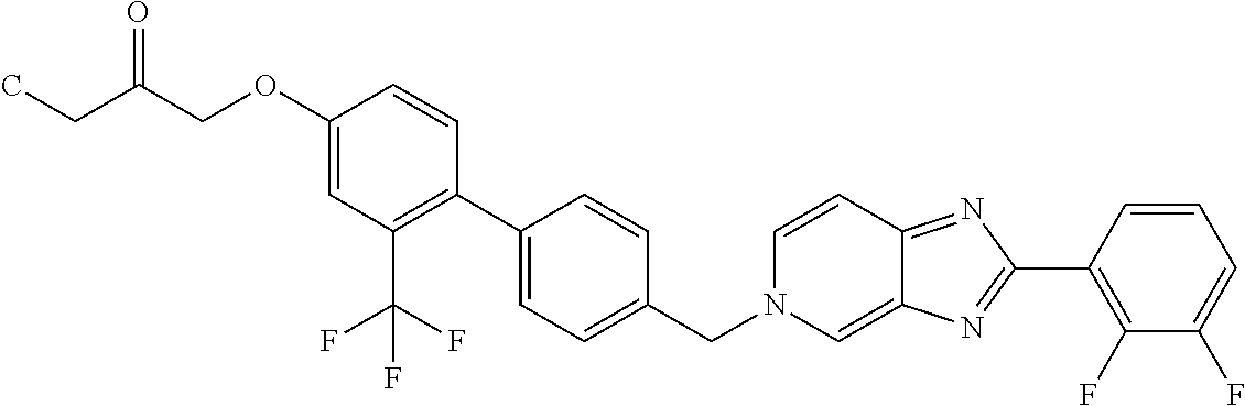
C1(OCC(CC)=O)=CC(C(F)(F)F)=C(C2=CC=C(CN3C=C4C(=NC(C5=C(F)C(F)=CC=C5)=N4)C=C3)C=C2)C=C1
